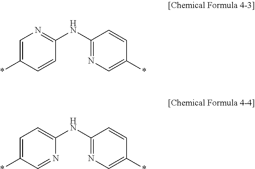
C1=C(*)C=CC(NC2=NC=C(*)C=C2)=N1.C1=C(*)C=NC(NC2=NC=C(*)C=C2)=C1
